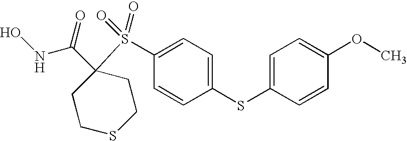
C1CSCCC1(C(=O)NO)S(C1=CC=C(SC2=CC=C(OC)C=C2)C=C1)(=O)=O
